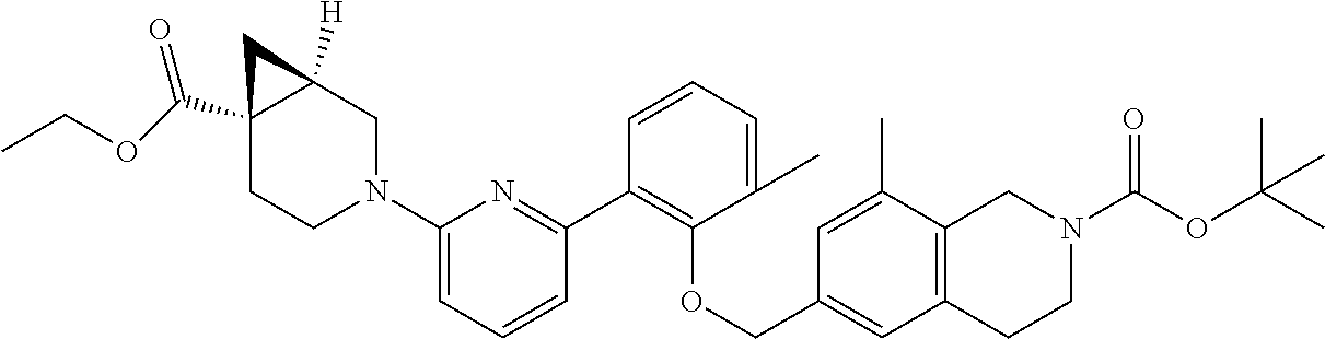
C1(N2CC3([H])C(C(=O)OCC)(CC2)C3)=CC=CC(C2=C(OCC3=CC4=C(C(C)=C3)CN(C(=O)OC(C)(C)C)CC4)C(C)=CC=C2)=N1
